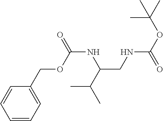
C1=CC=CC=C1COC(NC(CNC(OC(C)(C)C)=O)C(C)C)=O
